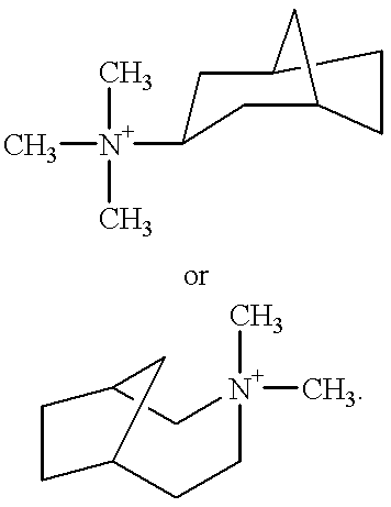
C[N+](C)(C)C1CC2CCC(C1)C2.[N+]1(C)(C)CCC2CCC(C1)C2
